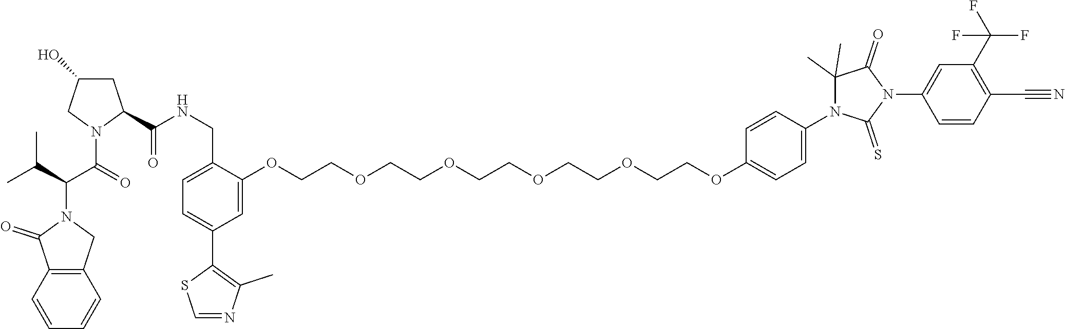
C1=CC2=C(C=C1)CN(C(C(N1C(C(=O)NCC3=CC=C(C4=C(C)N=CS4)C=C3OCCOCCOCCOCCOCCOC3=CC=C(N4C(C)(C)C(=O)N(C5=CC(C(F)(F)F)=C(C#N)C=C5)C4=S)C=C3)CC(O)C1)=O)C(C)C)C2=O
